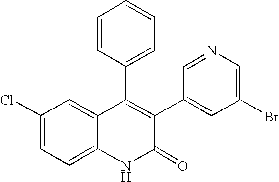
C1(Cl)=CC=C2C(=C1)C(C1=CC=CC=C1)=C(C1=CC(Br)=CN=C1)C(=O)N2
